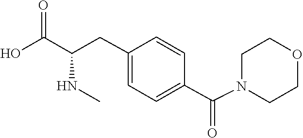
O1CCN(C(C2=CC=C(CC(NC)C(O)=O)C=C2)=O)CC1
